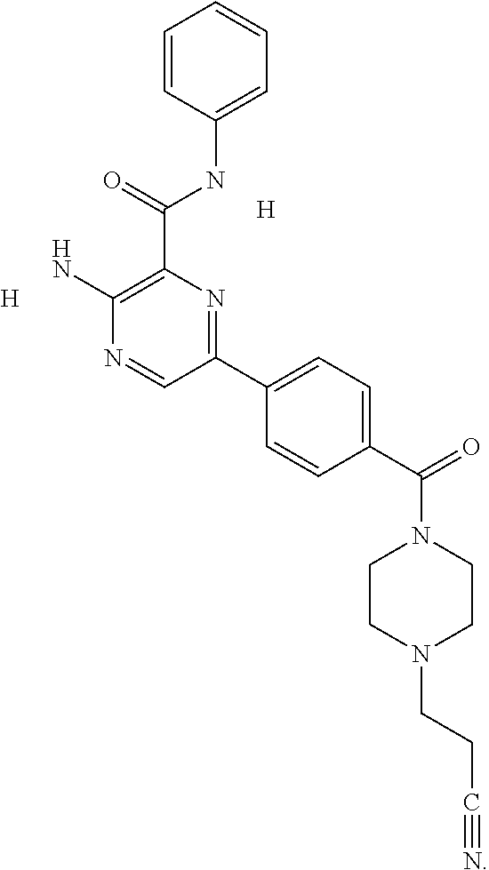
[H].[H].C1(N)=C(C(=O)NC2=CC=CC=C2)N=C(C2=CC=C(C(=O)N3CCN(CCC#N)CC3)C=C2)C=N1
